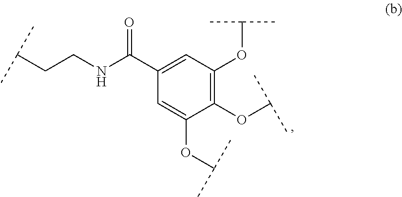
C1(OC(C)C)=C(OC(C)C)C=C(C(NCCC(C)C)=O)C=C1OC(C)C
